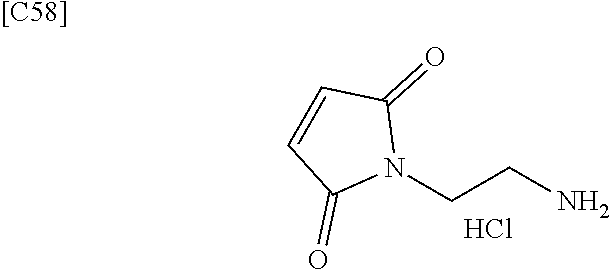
N1(CCN)C(=O)C=CC1=O.Cl.[[C58]]
